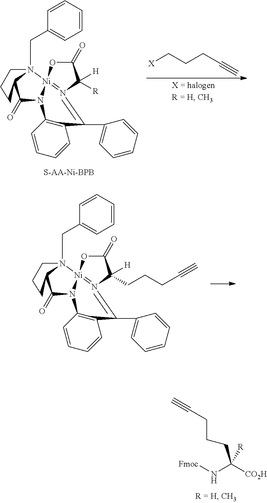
C1(=O)O[Ni]23=N(=C(C4=CC=CC=C4)C4=C(N2C(=O)C2N3(CC3=CC=CC=C3)CCC2)C=CC=C4)C1(CCCC#C)[H].[Fmoc]NC(CCCC#C)([CO2H])[R].C1(=O)O[Ni]23=N(=C(C4=CC=CC=C4)C4=C(N2C(=O)C2N3(CC3=CC=CC=C3)CCC2)C=CC=C4)C1([R])[H].[X]CCCC#C
